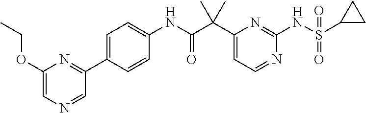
C1(C(C(NC2=CC=C(C3=NC(OCC)=CN=C3)C=C2)=O)(C)C)=CC=NC(NS(C2CC2)(=O)=O)=N1
